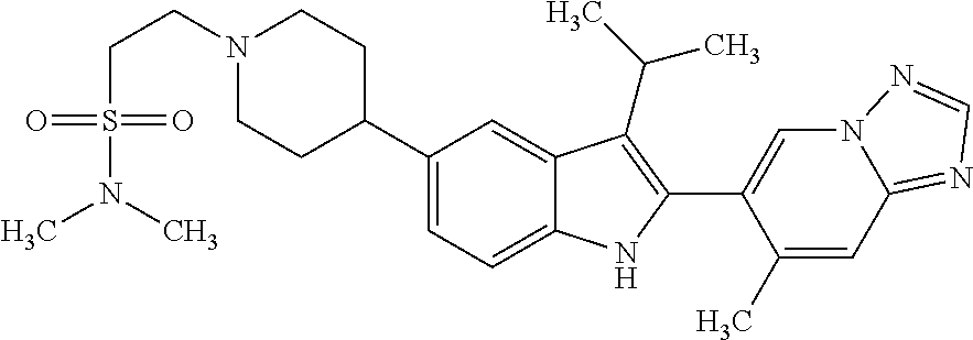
N1(CCS(N(C)C)(=O)=O)CCC(C2=CC=C3C(=C2)C(C(C)C)=C(C2=CN4C(=NC=N4)C=C2C)N3)CC1
